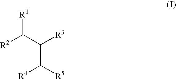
[R1]C([R2])C(=C([R4])[R5])[R3]
